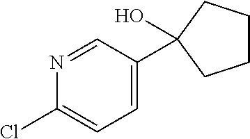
N1=CC(C2(O)CCCC2)=CC=C1Cl
